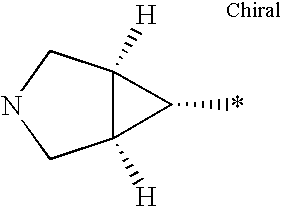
C12([H])C([H])(CNC1)C2*
